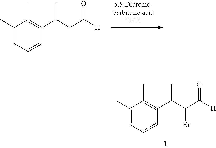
C1(C)=CC=CC(C(CC([H])=O)C)=C1C.C1(C)=CC=CC(C(C(C([H])=O)Br)C)=C1C
